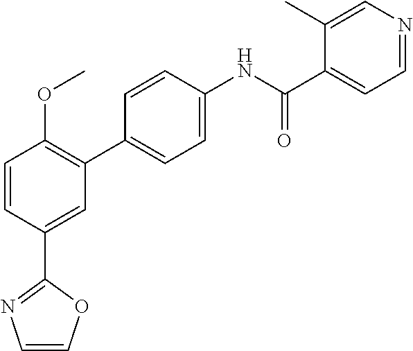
C1=CC(C2=NC=CO2)=CC(C2=CC=C(NC(C3=CC=NC=C3C)=O)C=C2)=C1OC
